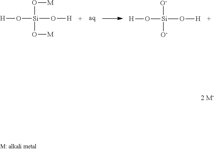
O([M])[Si](O[H])(O[H])O[M].[O-][Si](O[H])(O[H])[O-]
